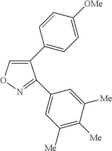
C1(C2=CC=C([OMe])C=C2)=CON=C1C1=CC([Me])=C([Me])C([Me])=C1
